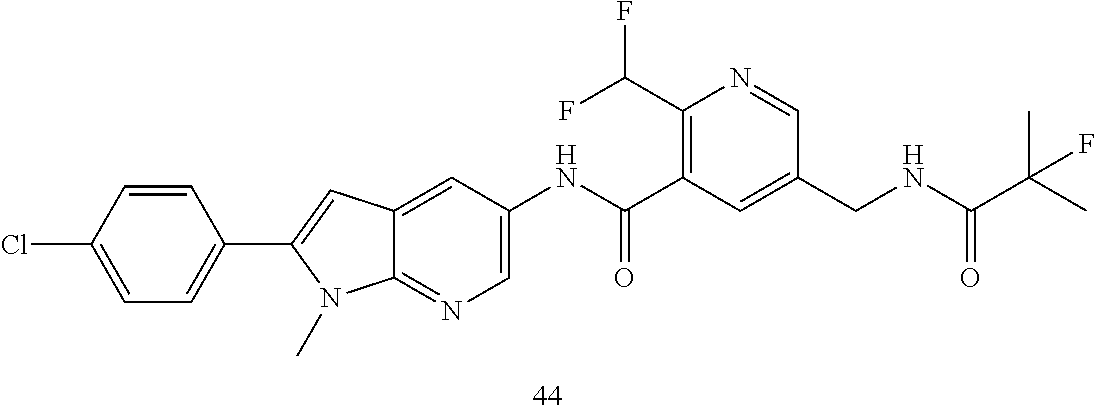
C1(C(F)F)=C(C(NC2=CN=C3C(=C2)C=C(C2=CC=C(Cl)C=C2)N3C)=O)C=C(CNC(C(C)(C)F)=O)C=N1
